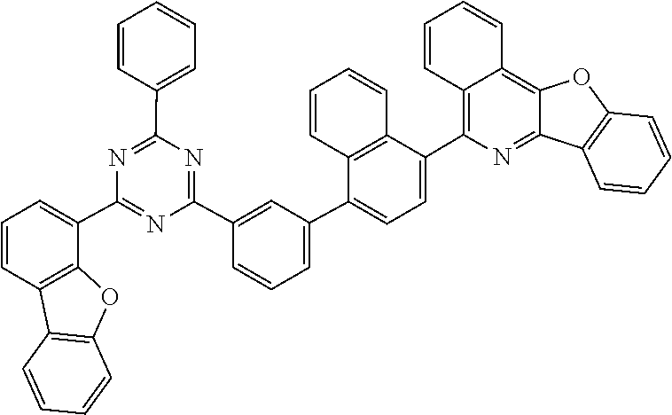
C1=CC=CC2=C3C(=NC(C4=CC=C(C5=CC=CC(C6=NC(C7=CC=CC=C7)=NC(C7=CC=CC8=C7OC7=C8C=CC=C7)=N6)=C5)C5=C4C=CC=C5)=C12)C1=C(O3)C=CC=C1
